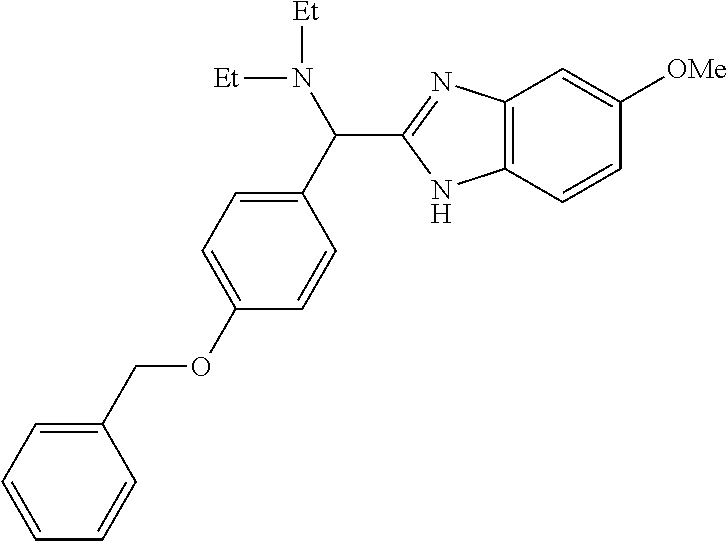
C1(C(N([Et])[Et])C2=NC3=C(N2)C=CC([OMe])=C3)=CC=C(OCC2=CC=CC=C2)C=C1
